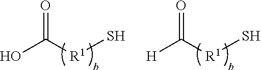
[H]C([R1]S)=O.OC([R1]S)=O
